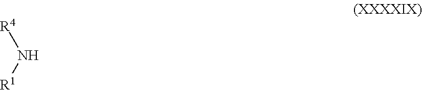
[R4]N[R1]
